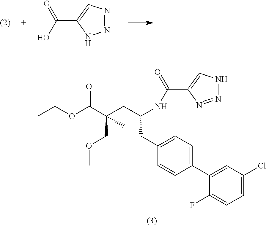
C1(F)=CC=C(Cl)C=C1C1=CC=C(CC(CC(C(OCC)=O)(COC)C)NC(=O)C2=CNN=N2)C=C1.N1=NC=C(C(=O)O)N1
